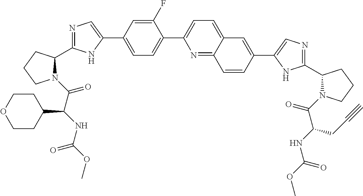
N1(C(C(NC(OC)=O)C2CCOCC2)=O)C(C2=NC=C(C3=CC=C(C4=CC=C5C(=N4)C=CC(C4=CN=C(C6N(C(=O)C(NC(OC)=O)CC#C)CCC6)N4)=C5)C(F)=C3)N2)CCC1
